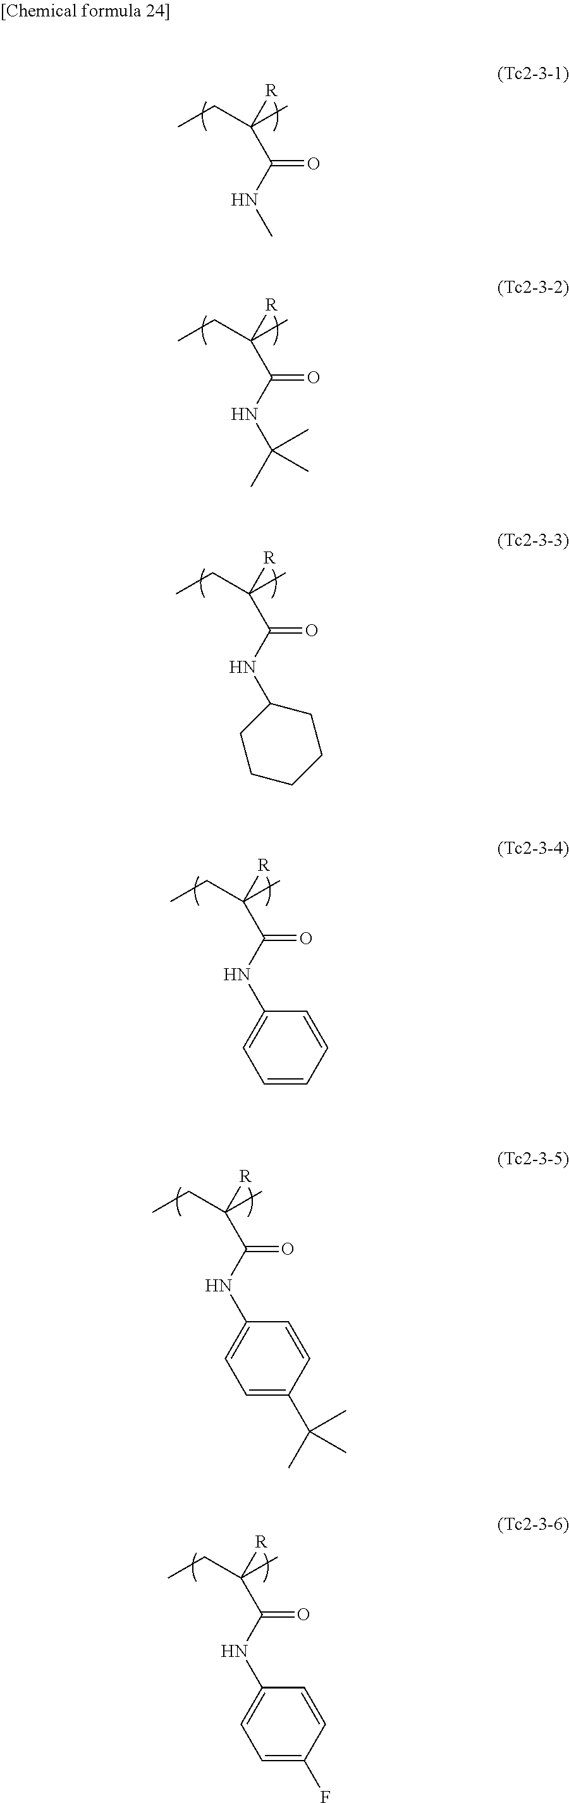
C(C(NC)=O)(CC)(C)[R].C(C(NC(C)(C)C)=O)(CC)(C)[R].C(C(NC1CCCCC1)=O)(CC)(C)[R].C(C(NC1=CC=CC=C1)=O)(CC)(C)[R].C(C(NC1=CC=C(C(C)(C)C)C=C1)=O)(CC)(C)[R].C(C(NC1=CC=C(F)C=C1)=O)(CC)(C)[R]
